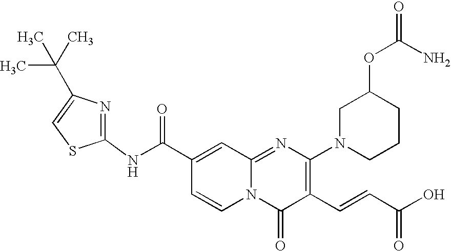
C1(NC(C2=CC3=NC(N4CCCC(OC(N)=O)C4)=C(C=CC(=O)O)C(=O)N3C=C2)=O)=NC(C(C)(C)C)=CS1
